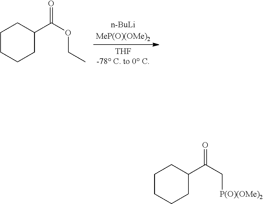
C1CCCC(C(OCC)=O)C1.C1CCCC(C(C[P(O)(OMe)2])=O)C1
